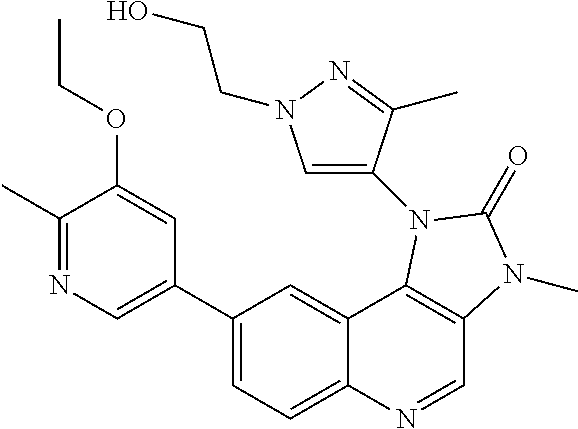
C1(C)=NC=C(C2=CC=C3C(=C2)C2=C(C=N3)N(C)C(=O)N2C2=CN(CCO)N=C2C)C=C1OCC
